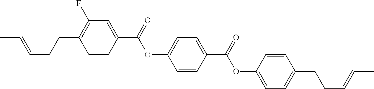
C(=CCCC1=C(F)C=C(C(OC2=CC=C(C(OC3=CC=C(CCC=CC)C=C3)=O)C=C2)=O)C=C1)C
